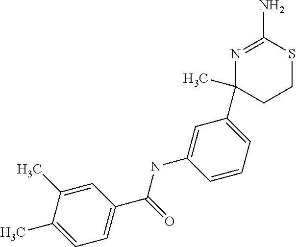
N1=C(N)SCCC1(C1=CC=CC(NC(C2=CC=C(C)C(C)=C2)=O)=C1)C
